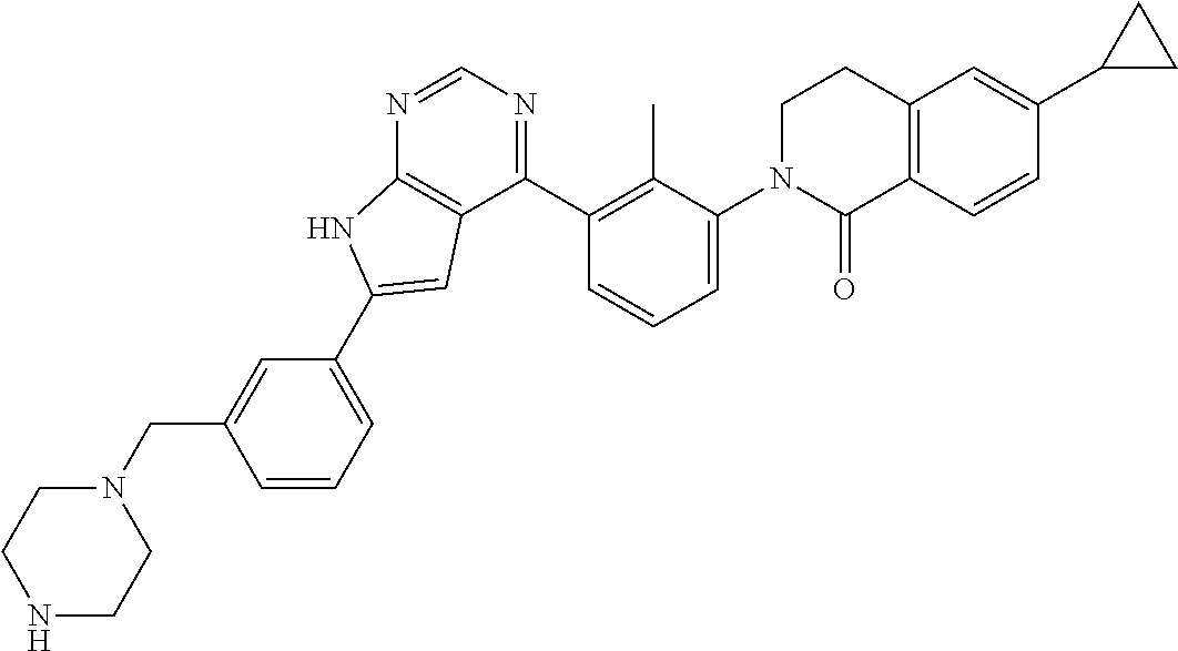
C1=CC=C(C2=CC3=C(N=CN=C3C3=C(C)C(N4C(=O)C5=C(CC4)C=C(C4CC4)C=C5)=CC=C3)N2)C=C1CN1CCNCC1
